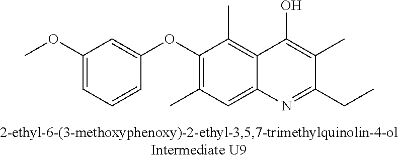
C1(OC)=CC=CC(OC2=C(C)C=C3C(=C2C)C(O)=C(C)C(CC)=N3)=C1
